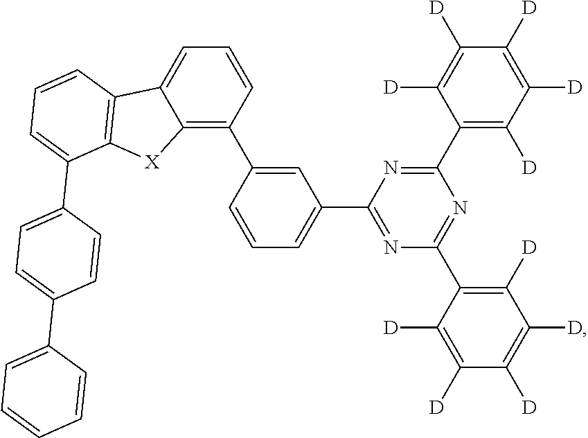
C12=C(C3=CC(C4=NC(C5=C([D])C([D])=C([D])C([D])=C5[D])=NC(C5=C([D])C([D])=C([D])C([D])=C5[D])=N4)=CC=C3)C=CC=C1C1=C([X]2)C(C2=CC=C(C3=CC=CC=C3)C=C2)=CC=C1
